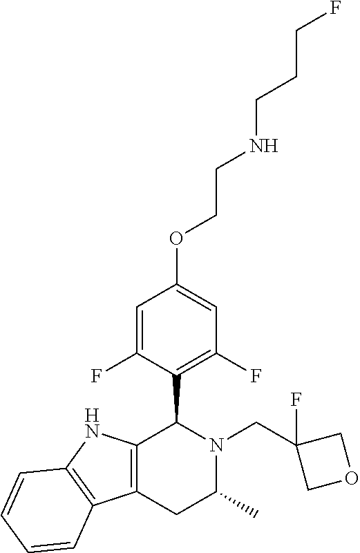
C1=C(F)C(C2N(CC3(F)COC3)C(C)CC3=C2NC2=C3C=CC=C2)=C(F)C=C1OCCNCCCF
